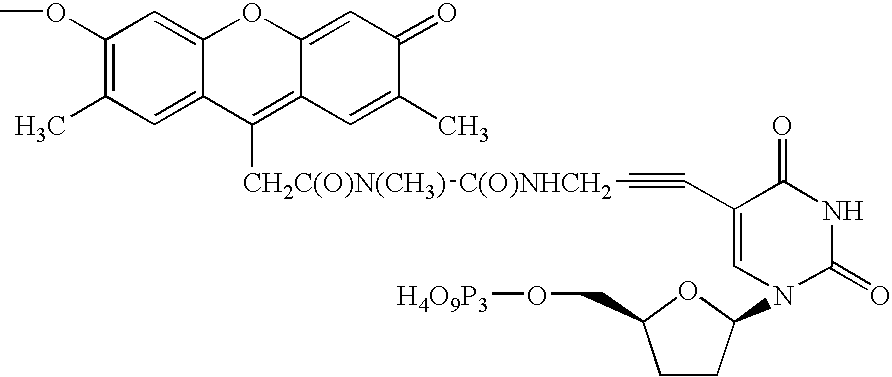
C1(OC)=C(C)C=C2C(=C1)OC1=CC(=O)C(C)=CC1=C2[CH2C(O)N(CH3)][C(O)NHCH2]C#CC1=CN(C2CCC(CO[H4O9P3])O2)C(=O)NC1=O
